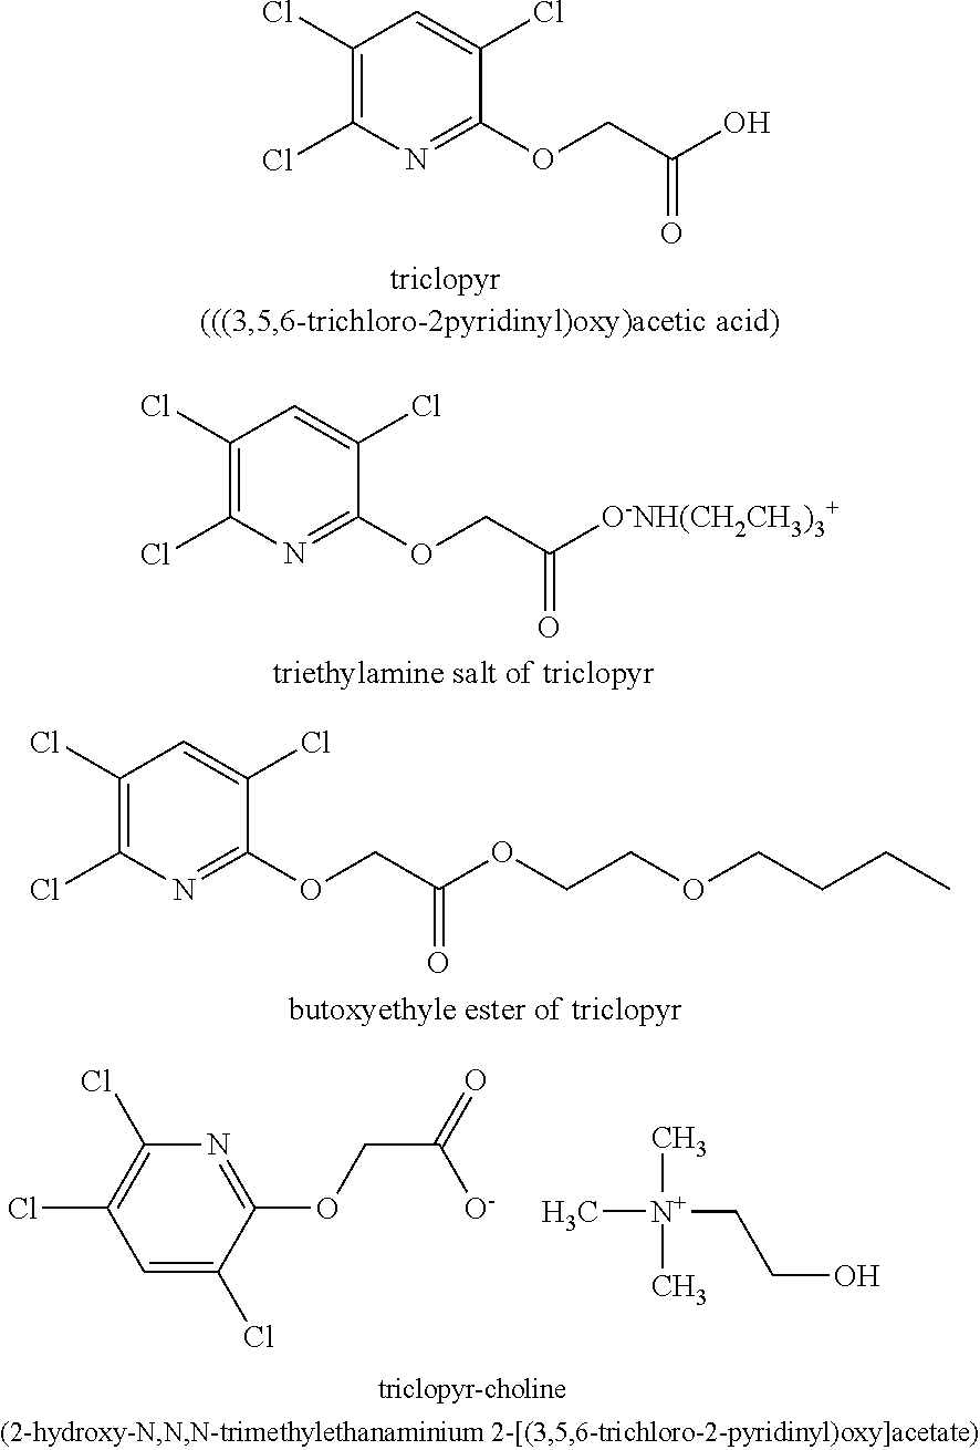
C1(Cl)=C(Cl)N=C(OCC(O)=O)C(Cl)=C1.C1(Cl)=C(Cl)N=C(OCC([O-NH(CH2CH3)3+])=O)C(Cl)=C1.C1(Cl)=C(Cl)N=C(OCC(OCCOCCCC)=O)C(Cl)=C1.C1=C(Cl)C(OCC(=O)[O-])=NC(Cl)=C1Cl.C[N+](CCO)(C)C
